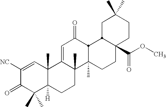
C1([NC])=CC2(C)C([H])(C(C)(C)C1=O)CCC1(C)C2=CC(=O)C2C1(C)CCC1(C(OC)=O)CCC(C)(C)CC12
